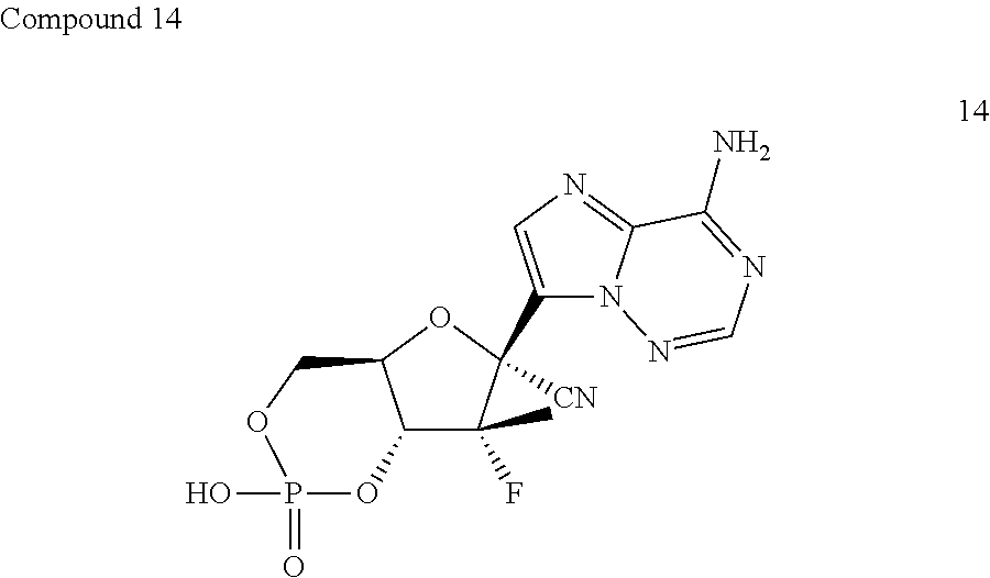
C12C(F)(C)C([CN])(C3=CN=C4N3N=CN=C4N)OC1COP(O)(=O)O2
